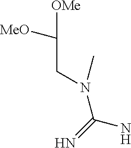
C(CN(C(N)=N)C)([MeO])[OMe]
